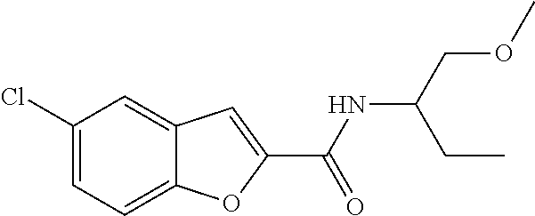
C(NC(COC)CC)(=O)C1=CC2=CC(Cl)=CC=C2O1
